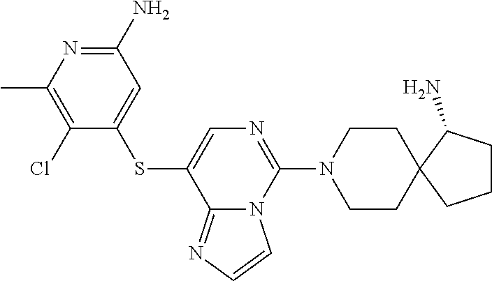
C1(N)=NC(C)=C(Cl)C(SC2=CN=C(N3CCC4(CC3)CCCC4N)N3C2=NC=C3)=C1
